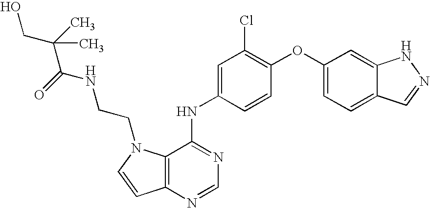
C12=C(N=CN=C1NC1=CC(Cl)=C(OC3=CC=C4C(=C3)NN=C4)C=C1)C=CN2CCNC(=O)C(C)(CO)C
